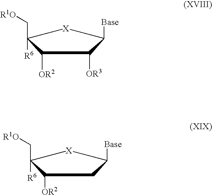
C1([OR2])C(C[R1O])([R6])[X]C([Base])C1.C1([OR2])C(C[R1O])([R6])[X]C([Base])C1[OR3]
